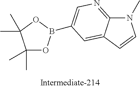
N1(C)C2=NC=C(B3OC(C)(C)C(C)(C)O3)C=C2C=C1
